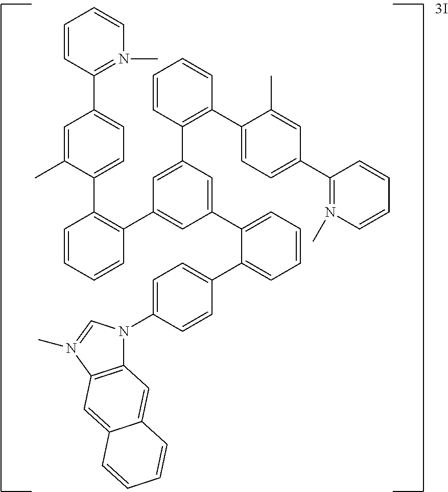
C1=CC(C2=CC=C(C3=C(C4=CC(C5=CC=CC=C5C5=CC=C(N6C7=C(N(C)=C6)C=C6C(=C7)C=CC=C6)C=C5)=CC(C5=C(C6=CC=C(C7=N(C)C=CC=C7)C=C6C)C=CC=C5)=C4)C=CC=C3)C(C)=C2)=N(C)C=C1
